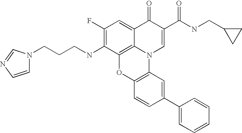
C1(F)=C(NCCCN2C=CN=C2)C2=C3C(=C1)C(=O)C(C(NCC1CC1)=O)=CN3C1=C(O2)C=CC(C2=CC=CC=C2)=C1
